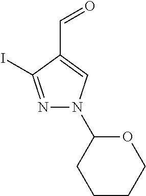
N1=C(I)C(C=O)=CN1C1CCCCO1
